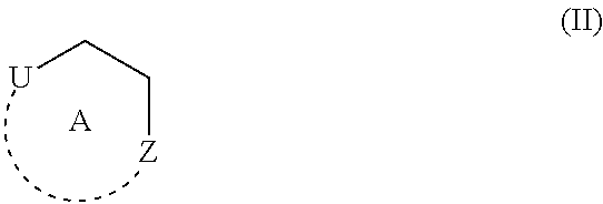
C([U])C[Z].[A]
